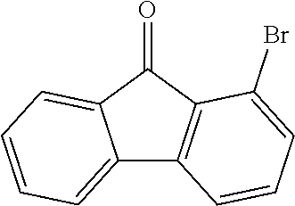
C12=CC=CC=C1C(=O)C1=C2C=CC=C1Br
